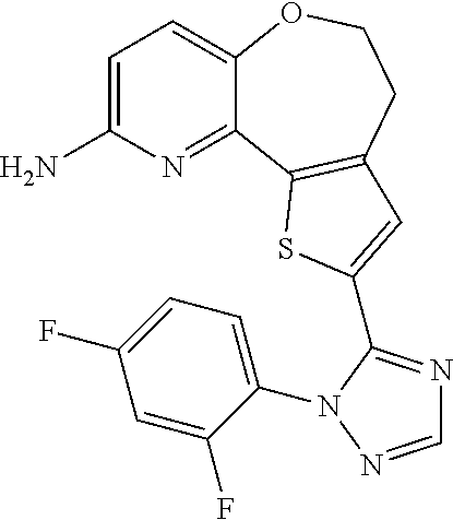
C1=C(N)N=C2C(=C1)OCCC1=C2SC(C2=NC=NN2C2=CC=C(F)C=C2F)=C1
